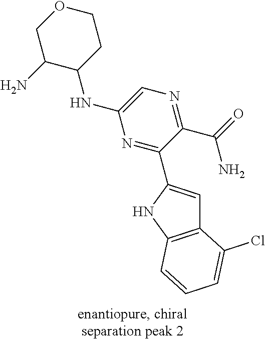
C1=C(C2=NC(NC3CCOCC3N)=CN=C2C(=O)N)NC2=C1C(Cl)=CC=C2
